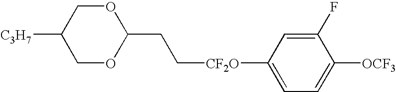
C1OC(CC[CF2O]C2=CC=C([OCF3])C(F)=C2)OCC1[C3H7]
